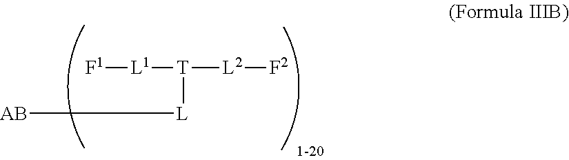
[F1][L1][T]([L2][F2])[L][AB]
